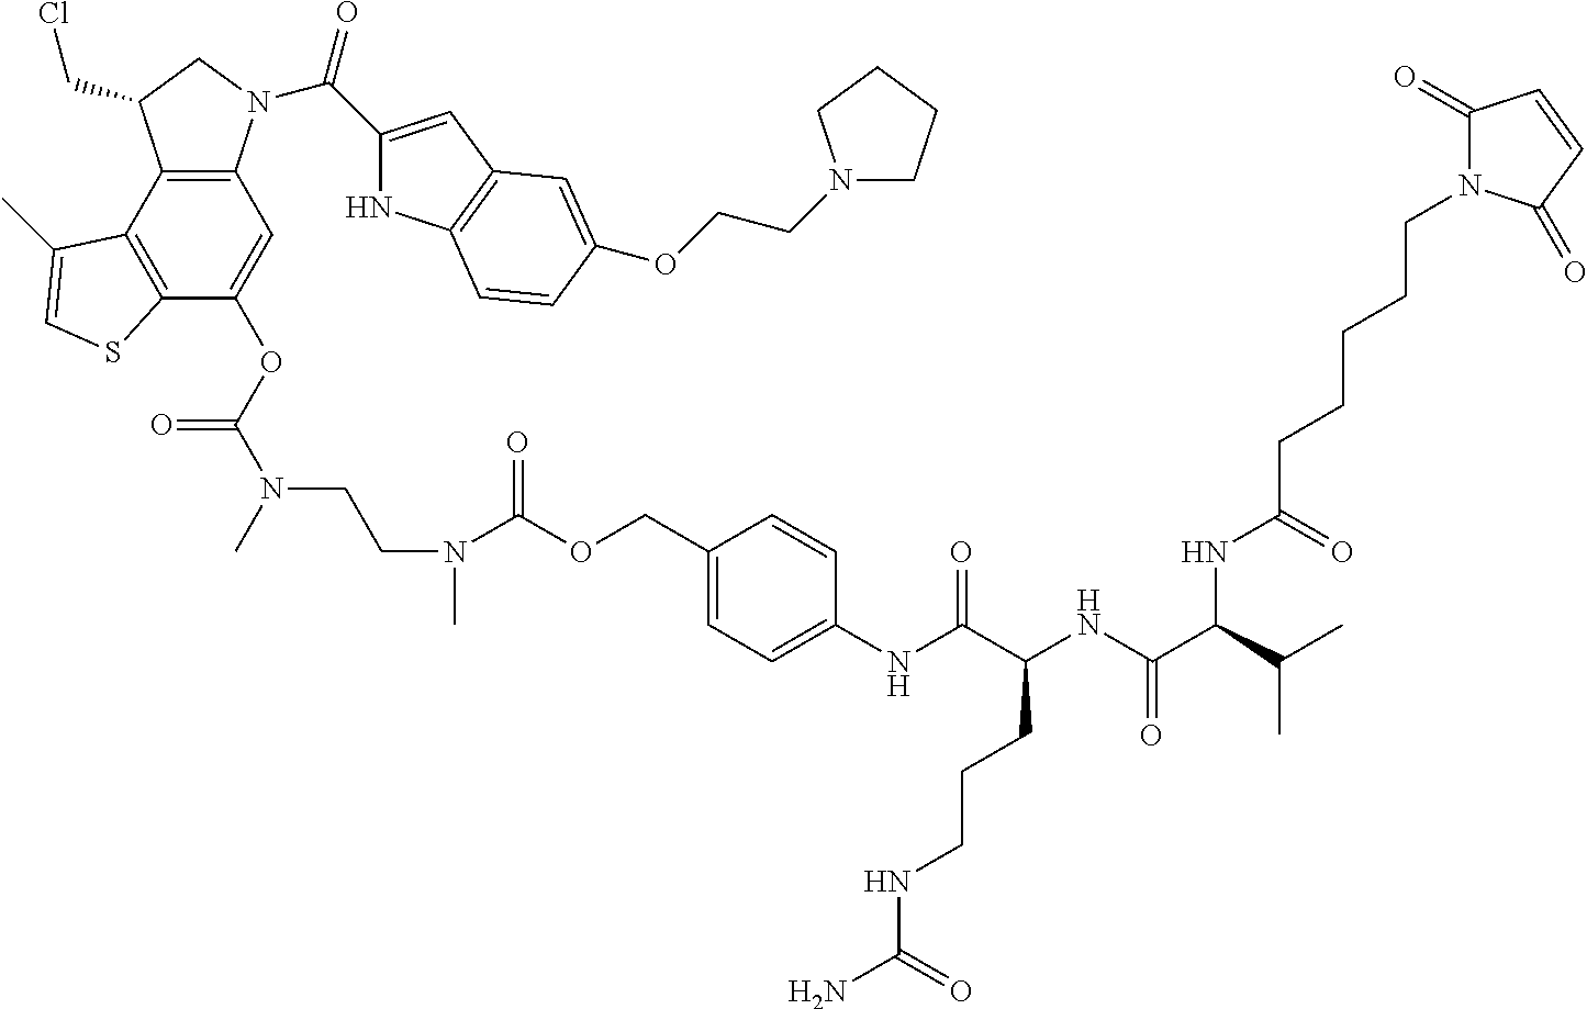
C12=C(N(C(C3=CC4=C(N3)C=CC(OCCN3CCCC3)=C4)=O)CC1CCl)C=C(OC(N(C)CCN(C(OCC1=CC=C(NC(C(NC(C(C(C)C)NC(CCCCCN3C(=O)C=CC3=O)=O)=O)CCCNC(N)=O)=O)C=C1)=O)C)=O)C1=C2C(C)=CS1
